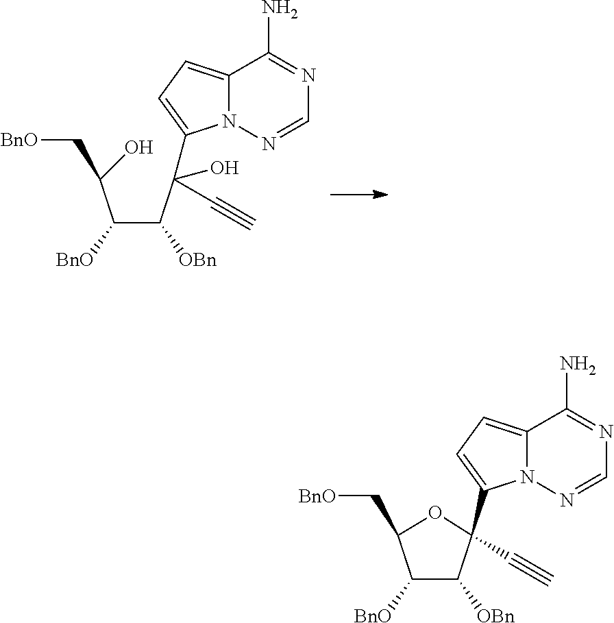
C(C(C(C1=CC=C2N1N=CN=C2N)(O)C#C)[OBn])(C(O)C[BnO])[BnO].C1([BnO])C([OBn])C(C2=CC=C3N2N=CN=C3N)(C#C)OC1C[BnO]
